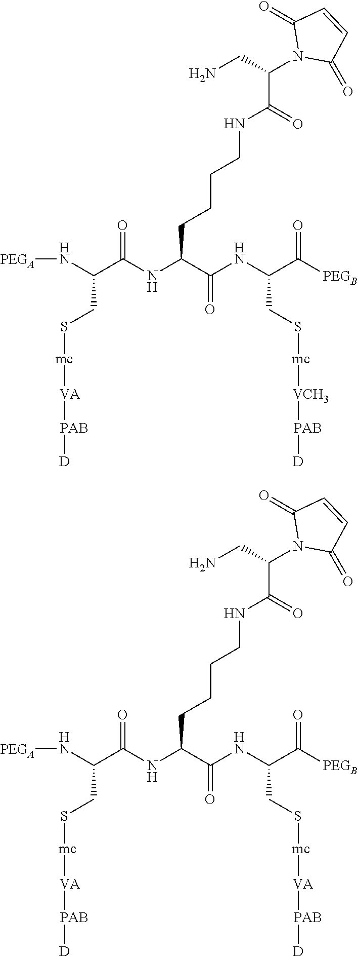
[PEGA]NC(C(NC(C(=O)NC(CS[mc][VCH3][PAB][D])C(=O)[PEGB])CCCCNC(=O)C(N1C(=O)C=CC1=O)CN)=O)CS[mc][VA][PAB][D].[PEGA]NC(C(NC(C(=O)NC(CS[mc][VA][PAB][D])C(=O)[PEGB])CCCCNC(=O)C(N1C(=O)C=CC1=O)CN)=O)CS[mc][VA][PAB][D]
